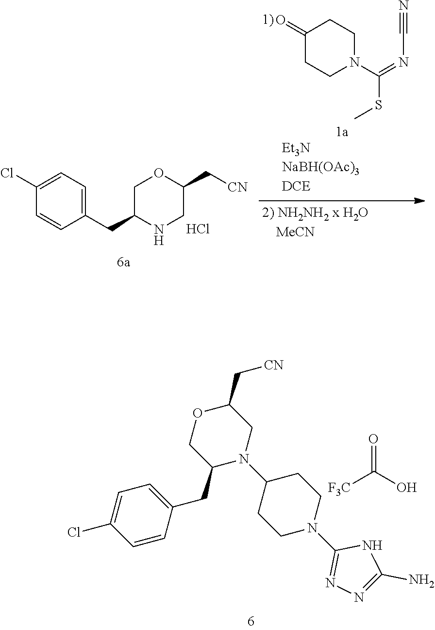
C1(C[CN])OCC(CC2=CC=C(Cl)C=C2)N(C2CCN(C3=NN=C(N)N3)CC2)C1.[F3C]C(O)=O.Cl.C1(Cl)=CC=C(CC2NCC(C[CN])OC2)C=C1.C1(=O)CCN(C(=NC#N)SC)CC1
